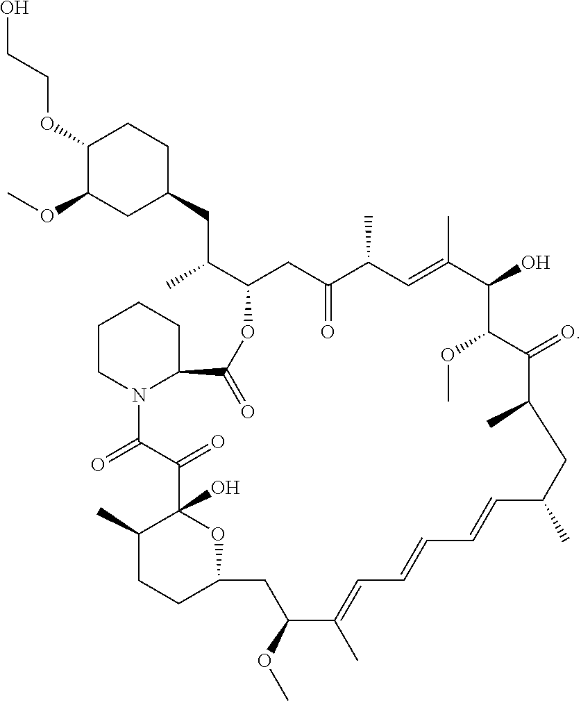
C1(C)CCC2OC1(O)C(=O)C(=O)N1C(CCCC1)C(=O)OC(C(CC1CCC(OCCO)C(OC)C1)C)CC(=O)C(C)C=C(C)C(O)C(OC)C(=O)C(C)CC(C)C=CC=CC=C(C)C(OC)C2
